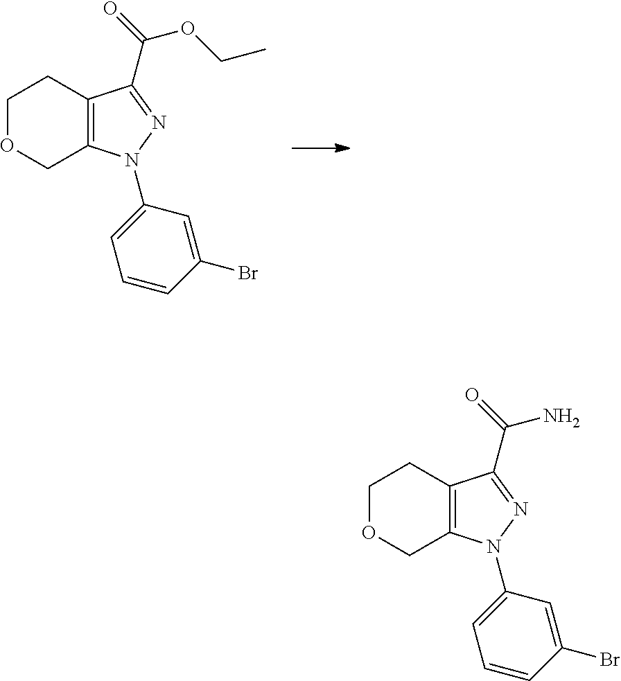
C1OCC2=C(C1)C(C(OCC)=O)=NN2C1=CC=CC(Br)=C1.C1OCC2=C(C1)C(C(N)=O)=NN2C1=CC=CC(Br)=C1
